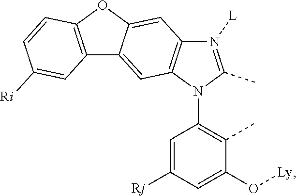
C1(N2C(C)=N([L])C3=C2C=C2C(=C3)OC3=C2C=C([Ri])C=C3)=C(C)C(O[Ly])=CC([Rj])=C1
